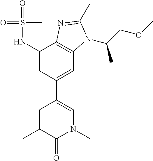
C1(NS(=O)(C)=O)=CC(C2=CN(C)C(=O)C(C)=C2)=CC2=C1N=C(C)N2C(COC)C
